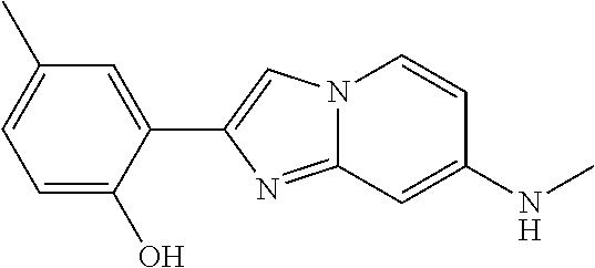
C1=C(O)C(C2=CN3C(=N2)C=C(NC)C=C3)=CC(C)=C1
